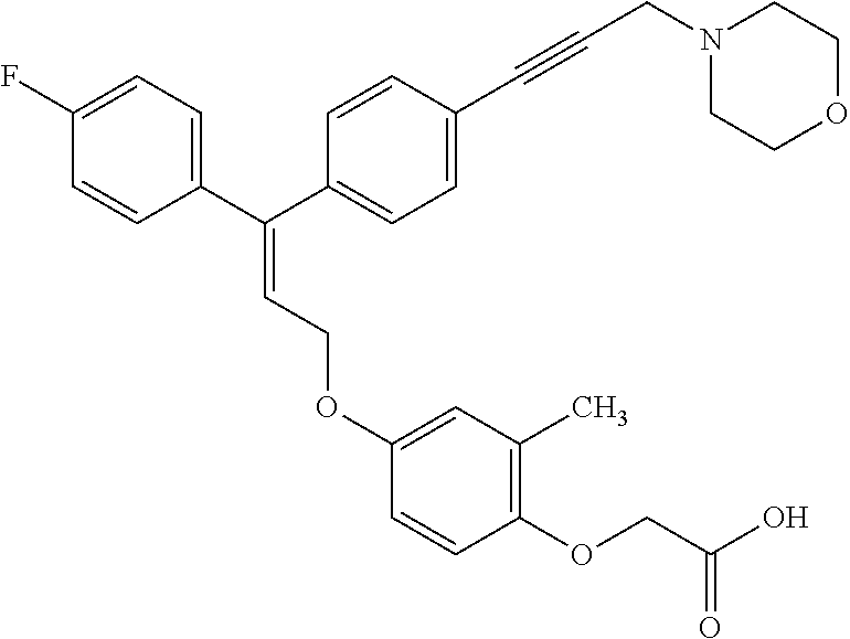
C1=CC(C(C2=CC=C(C#CCN3CCOCC3)C=C2)=CCOC2=CC(C)=C(OCC(O)=O)C=C2)=CC=C1F
